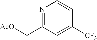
N1=C(C[AcO])C=C([CF3])C=C1
